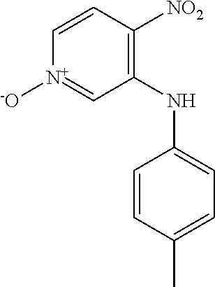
C1(NC2=CC=C(C)C=C2)=C([NO2])C=C[N+]([-O])=C1
